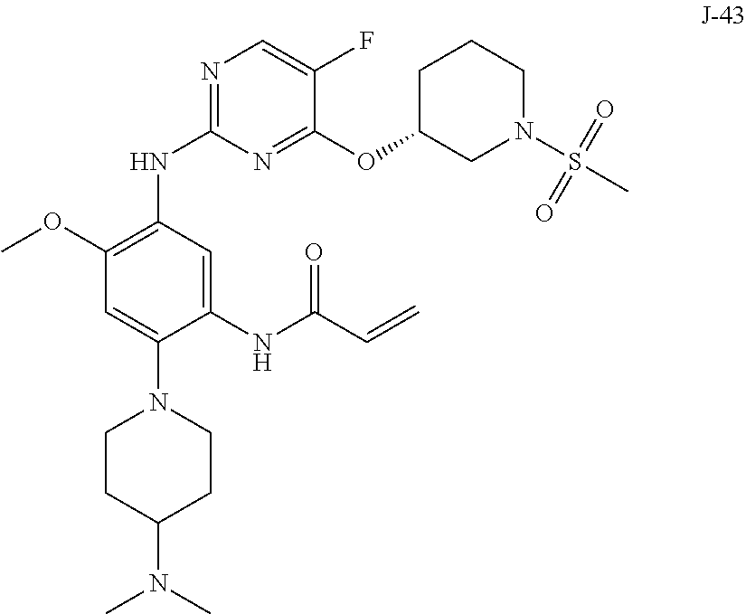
C1(OC)=C(NC2=NC=C(F)C(OC3CN(S(C)(=O)=O)CCC3)=N2)C=C(NC(C=C)=O)C(N2CCC(N(C)C)CC2)=C1
